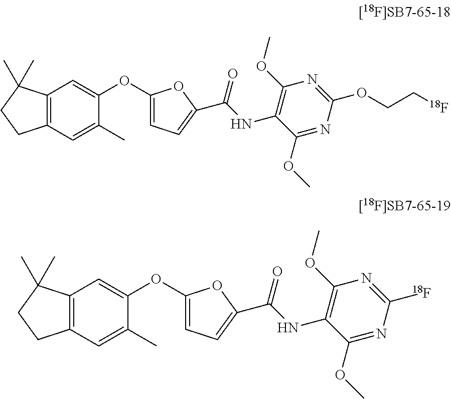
C12=C(C=C(C)C(OC3=CC=C(C(NC4=C(OC)N=C(OCC[18F])N=C4OC)=O)O3)=C1)CCC2(C)C.C12=C(C=C(C)C(OC3=CC=C(C(NC4=C(OC)N=C([18F])N=C4OC)=O)O3)=C1)CCC2(C)C
